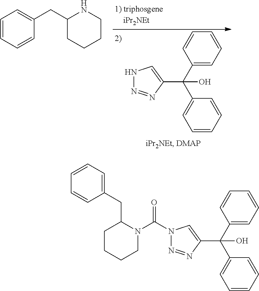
N1(C(N2C(CC3=CC=CC=C3)CCCC2)=O)N=NC(C(C2=CC=CC=C2)(C2=CC=CC=C2)O)=C1.N1N=NC(C(C2=CC=CC=C2)(C2=CC=CC=C2)O)=C1.C1=CC=CC(CC2CCCCN2)=C1
